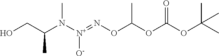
O(C(OC(OC(C)(C)C)=O)C)N=[N+](N(C(CO)C)C)[O-]
